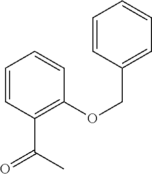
C1=CC(C(C)=O)=C(OCC2=CC=CC=C2)C=C1
